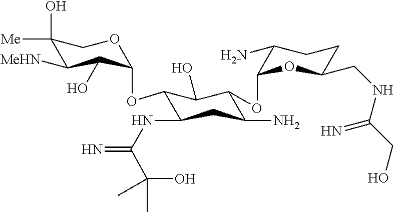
C1(O)([Me])C([MeHN])C(O)C(OC2C(NC(=N)C(O)(C)C)CC(N)C(OC3OC(CNC(CO)=N)CCC3N)C2O)OC1
